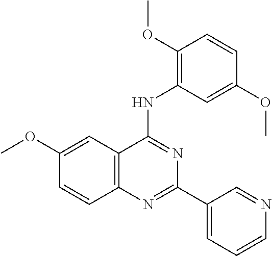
C1(OC)=CC2=C(C=C1)N=C(C1=CC=CN=C1)N=C2NC1=C(OC)C=CC(OC)=C1
